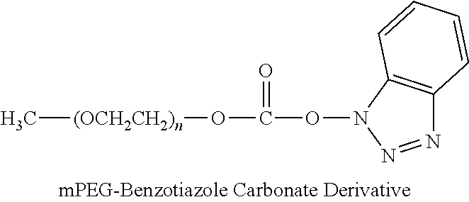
C(ON1N=NC2=C1C=CC=C2)(=O)O[(OCH2CH2)n]C
